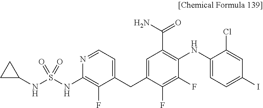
C1(CC2=CC(C(N)=O)=C(NC3=CC=C(I)C=C3Cl)C(F)=C2F)=CC=NC(NS(NC2CC2)(=O)=O)=C1F
